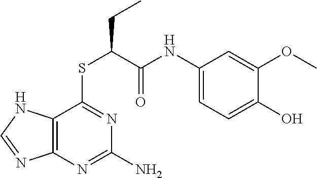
C12=C(N=C(N)N=C1SC(C(NC1=CC=C(O)C(OC)=C1)=O)CC)N=CN2
